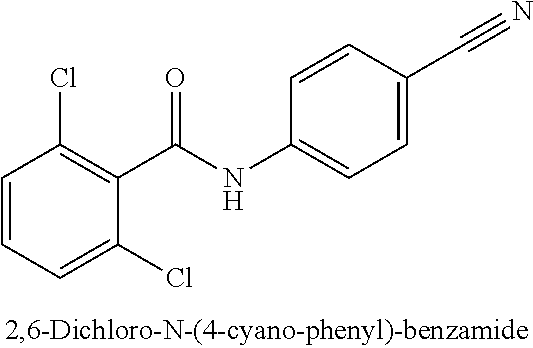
C1(Cl)=CC=CC(Cl)=C1C(NC1=CC=C(C#N)C=C1)=O
